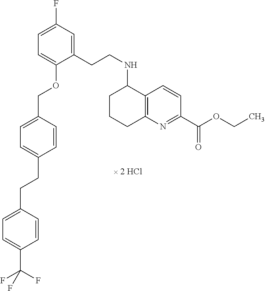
C(C1=CC=C(COC2=CC=C(F)C=C2CCNC2CCCC3=C2C=CC(C(OCC)=O)=N3)C=C1)CC1=CC=C(C(F)(F)F)C=C1
